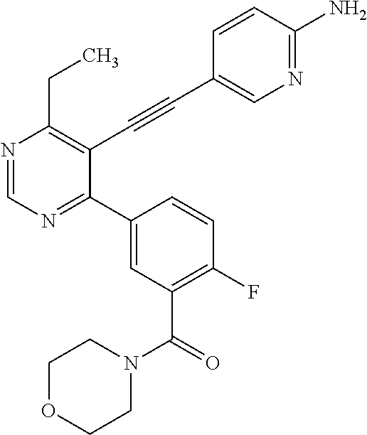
N1=CN=C(C2=CC(C(=O)N3CCOCC3)=C(F)C=C2)C(C#CC2=CN=C(N)C=C2)=C1CC
